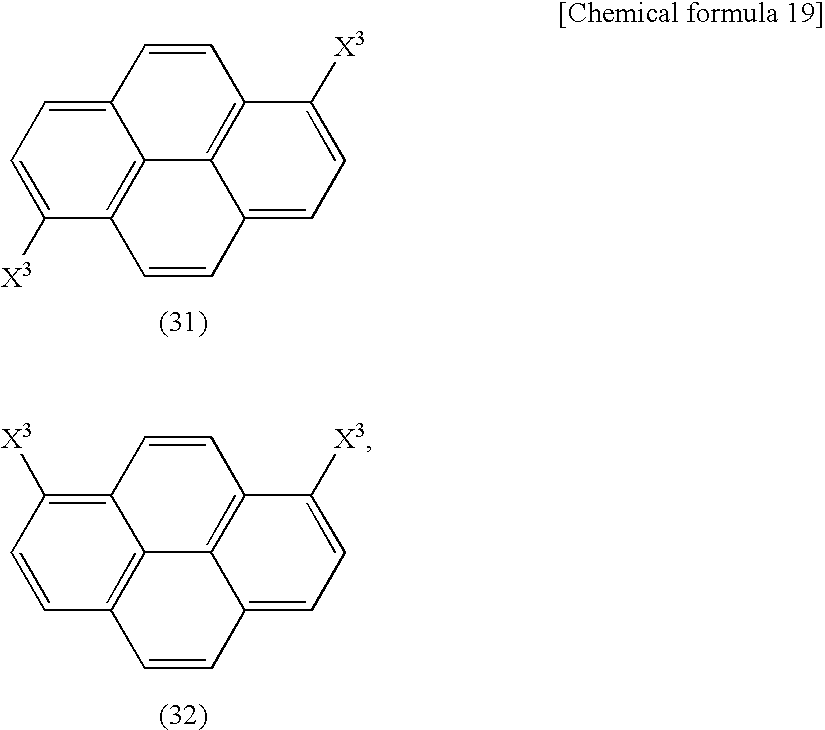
C12=CC=C([X3])C3=C1C1=C(C=C2)C([X3])=CC=C1C=C3.C12=C([X3])C=CC3=C1C1=C(C=C2)C([X3])=CC=C1C=C3
